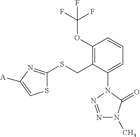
C1(OC(F)(F)F)=C(CSC2=NC([A])=CS2)C(N2N=NN(C)C2=O)=CC=C1
